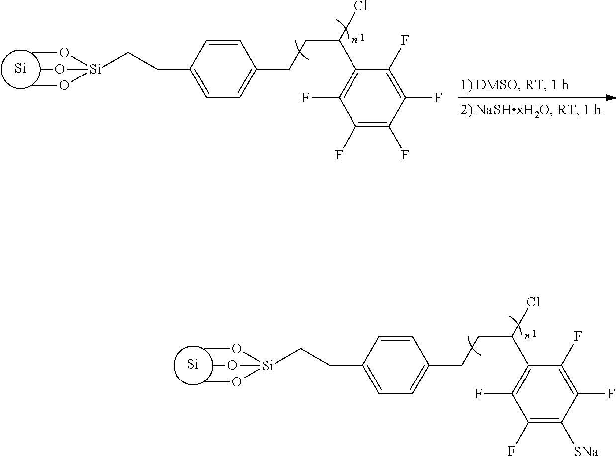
[Si].O([Si](OC)(OC)CCC1=CC=C(CCC(Cl)C2=C(F)C(F)=C([SNa])C(F)=C2F)C=C1)C.[Si].O([Si](OC)(OC)CCC1=CC=C(CCC(Cl)C2=C(F)C(F)=C(F)C(F)=C2F)C=C1)C
